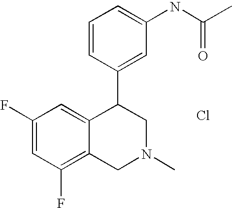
C1(F)=C2C(=CC(F)=C1)C(C1=CC(NC(C)=O)=CC=C1)CN(C)C2.Cl
